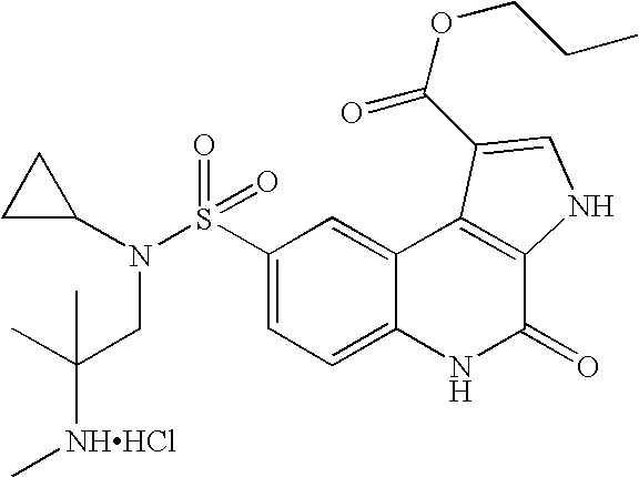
N(S(C1=CC=C2C(=C1)C1=C(C(=O)N2)NC=C1C(OCCC)=O)(=O)=O)(C1CC1)CC([NHHCl]C)(C)C
